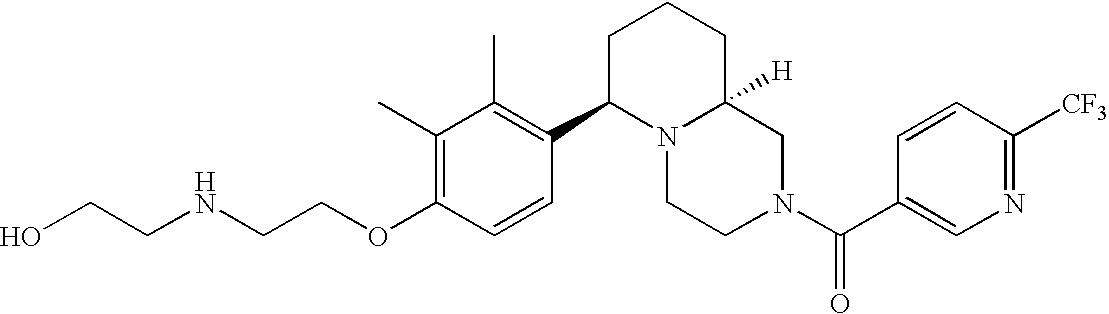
O(C1=C(C)C(C)=C(C2N3C([H])(CN(C(=O)C4=CN=C([CF3])C=C4)CC3)CCC2)C=C1)CCNCCO
